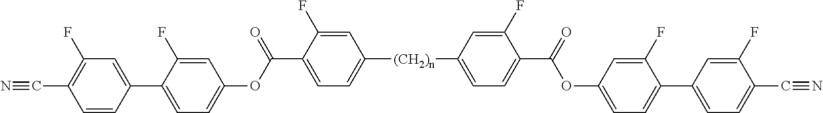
C1=C(F)C(C(=O)OC2=CC=C(C3=CC(F)=C(C#N)C=C3)C(F)=C2)=CC=C1[(CH2)n]C1=CC=C(C(OC2=CC=C(C3=CC=C(C#N)C(F)=C3)C(F)=C2)=O)C(F)=C1
